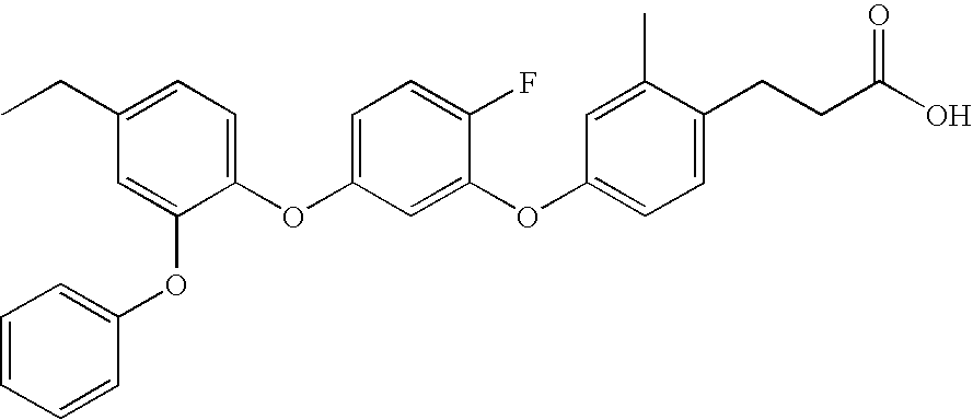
C1=C(OC2=CC=CC=C2)C(OC2=CC=C(F)C(OC3=CC=C(CCC(O)=O)C(C)=C3)=C2)=CC=C1CC
